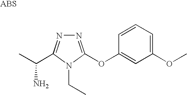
N1=C(OC2=CC(OC)=CC=C2)N(CC)C(C(C)N)=N1
